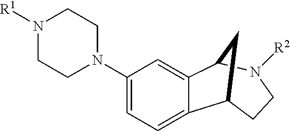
C12=CC=C(N3CCN([R1])CC3)C=C1C1N([R2])CCC2C1
